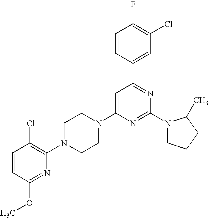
C1=CC(OC)=NC(N2CCN(C3=CC(C4=CC(Cl)=C(F)C=C4)=NC(N4CCCC4C)=N3)CC2)=C1Cl
